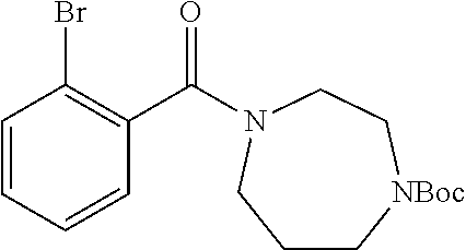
C1=CC=CC(C(=O)N2CC[NBoc]CCC2)=C1Br
